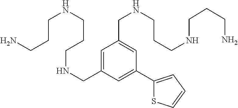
C1=C(CNCCCNCCCN)C=C(C2=CC=CS2)C=C1CNCCCNCCCN
